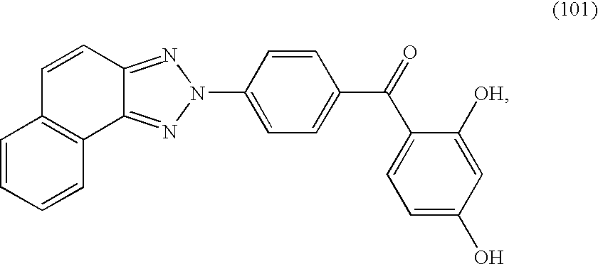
N1(C2=CC=C(C(=O)C3=CC=C(O)C=C3[OH])C=C2)N=C2C(=N1)C1=C(C=C2)C=CC=C1
